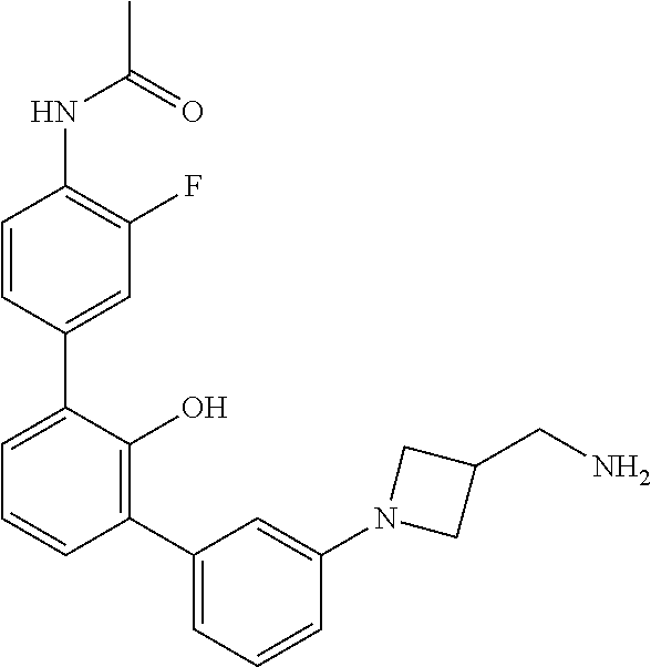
N(C1=C(F)C=C(C2=CC=CC(C3=CC=CC(N4CC(CN)C4)=C3)=C2O)C=C1)C(C)=O
